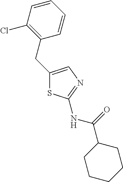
C1(CC2=C(Cl)C=CC=C2)=CN=C(NC(C2CCCCC2)=O)S1
